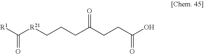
[R1]C([R21]CCCC(CCC(O)=O)=O)=O
